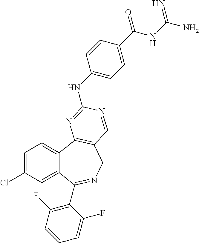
C1=C(Cl)C=C2C(=C1)C1=C(CN=C2C2=C(F)C=CC=C2F)C=NC(NC2=CC=C(C(NC(N)=N)=O)C=C2)=N1
